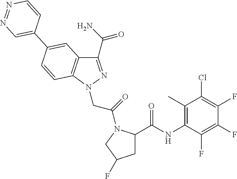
C1(C(N)=O)=NN(CC(=O)N2C(C(NC3=C(C)C(Cl)=C(F)C(F)=C3F)=O)CC(F)C2)C2=C1C=C(C1=CN=NC=C1)C=C2
